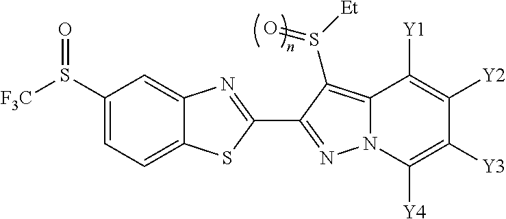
C12=CC=C(S([F3C])=O)C=C1N=C(C1=NN3C(=C1S([Et])=O)C([Y1])=C([Y2])C([Y3])=C3[Y4])S2
